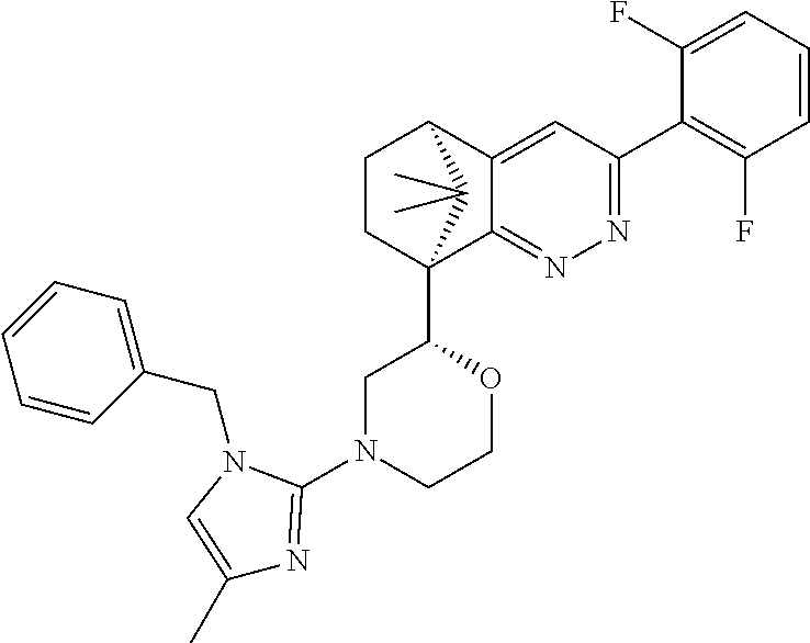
C1(F)=CC=CC(F)=C1C1=NN=C2C(=C1)C1CCC2(C2CN(C3=NC(C)=CN3CC3=CC=CC=C3)CCO2)C1(C)C
